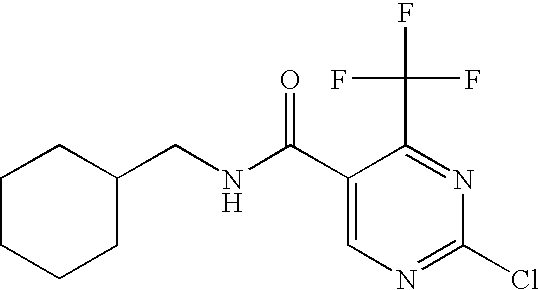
C1(C(=O)NCC2CCCCC2)=CN=C(Cl)N=C1C(F)(F)F
